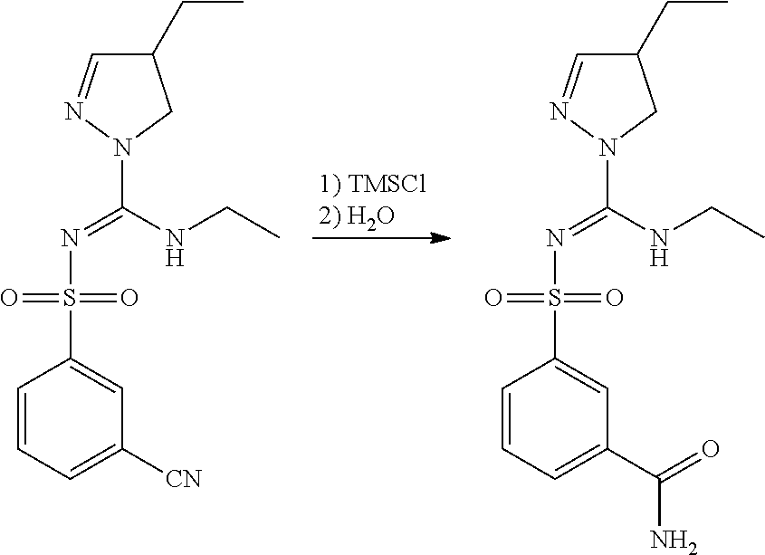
C1=CC=C(C(=O)N)C=C1S(=O)(=O)N=C(N1N=CC(CC)C1)NCC.C1=CC=C([CN])C=C1S(=O)(=O)N=C(N1N=CC(CC)C1)NCC
